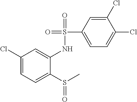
C1(Cl)=CC=C(S(C)=O)C(NS(C2=CC=C(Cl)C(Cl)=C2)(=O)=O)=C1
